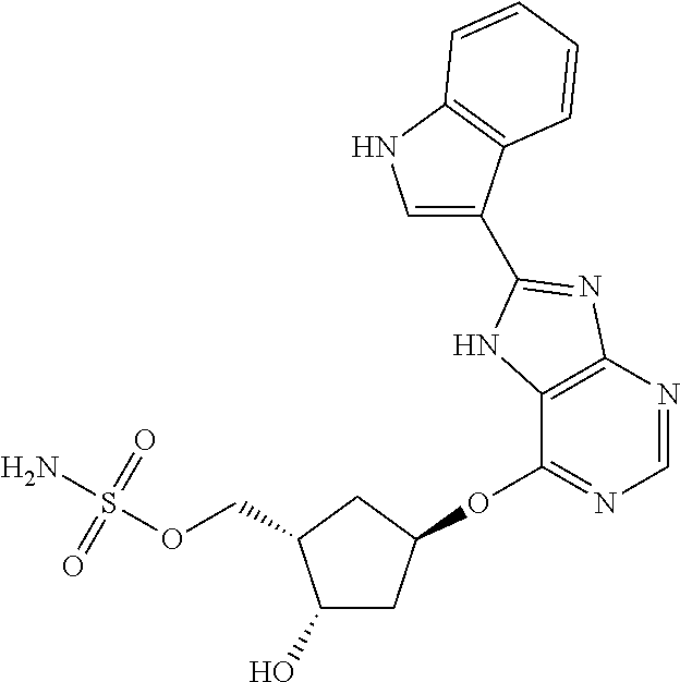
C1(O)CC(OC2=NC=NC3=C2NC(C2=CNC4=C2C=CC=C4)=N3)CC1COS(N)(=O)=O
